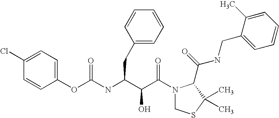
O(C(NC(C(C(N1CSC(C)(C)C1C(NCC1=CC=CC=C1C)=O)=O)O)CC1=CC=CC=C1)=O)C1=CC=C(Cl)C=C1
